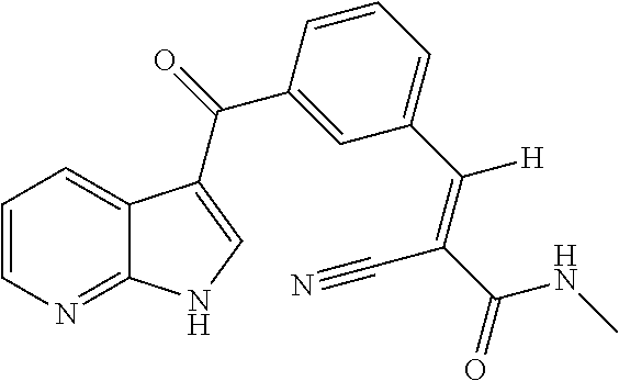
C1=CN=C2C(=C1)C(C(C1=CC(C(=C(C#N)C(NC)=O)[H])=CC=C1)=O)=CN2
